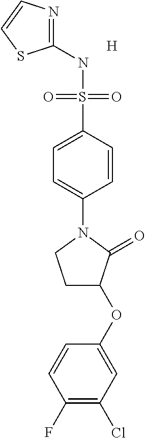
C1(NS(C2=CC=C(N3CCC(OC4=CC(Cl)=C(F)C=C4)C3=O)C=C2)(=O)=O)=NC=CS1.[H]
